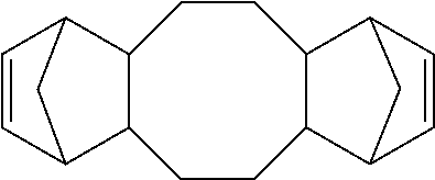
C1=CC2C3C(C1C2)CCC1C(CC3)C2C=CC1C2
